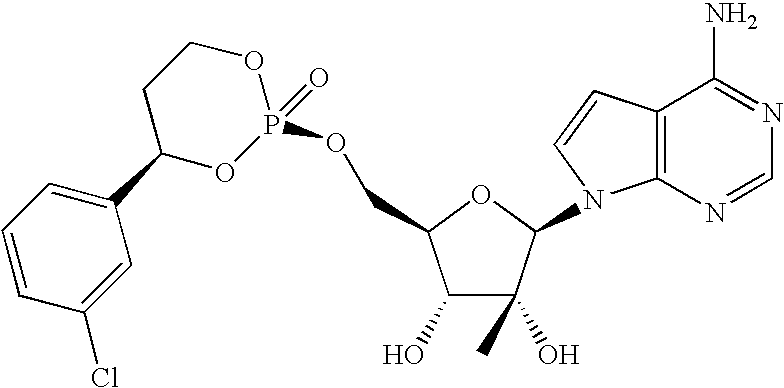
C1(O)C(O)(C)C(N2C3=C(C=C2)C(N)=NC=N3)OC1COP1(=O)OCCC(C2=CC=CC(Cl)=C2)O1
